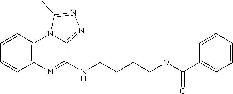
C1=CC2=C(C=C1)N=C(NCCCCOC(C1=CC=CC=C1)=O)C1=NN=C(C)N21
